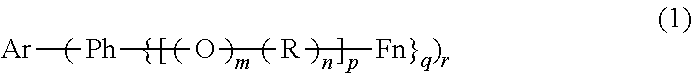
[Ar][Ph]O[R][Fn}q)r]
